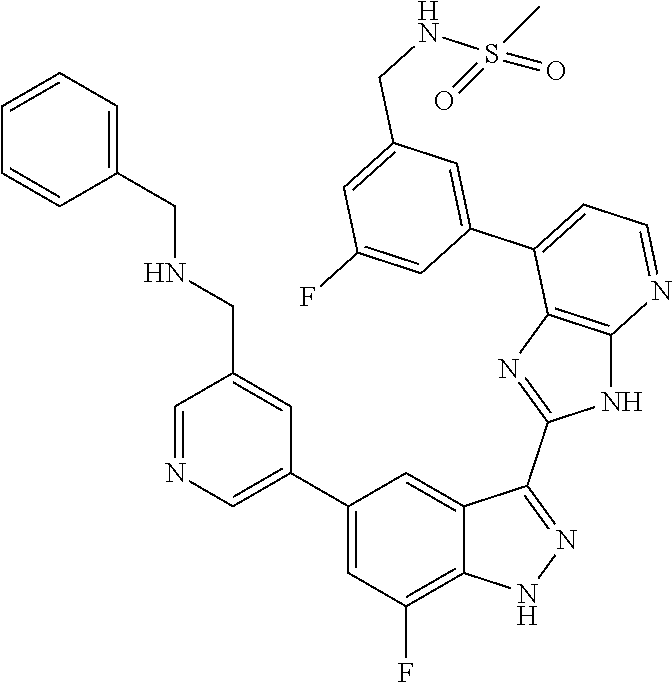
C1=NC=C(C2=CC(F)=C3C(=C2)C(C2=NC4=C(N2)N=CC=C4C2=CC(CNS(=O)(C)=O)=CC(F)=C2)=NN3)C=C1CNCC1=CC=CC=C1
